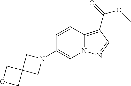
C12=C(C(=O)OC)C=NN1C=C(N1CC3(C1)COC3)C=C2
